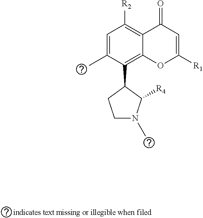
C12=C(C3CCN(C)C3[R4])C(C)=CC([R2])=C1C(=O)C=C([R1])O2
